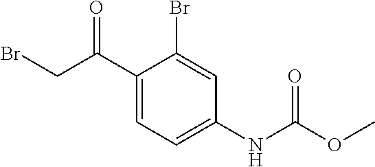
O=C(CBr)C1=CC=C(NC(=O)OC)C=C1Br
